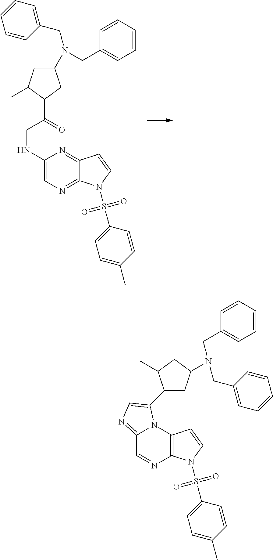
C(NC1=CN=C2C(=N1)C=CN2S(C1=CC=C(C)C=C1)(=O)=O)C(=O)C1C(C)CC(N(CC2=CC=CC=C2)CC2=CC=CC=C2)C1.C12=NC=C(C3CC(N(CC4=CC=CC=C4)CC4=CC=CC=C4)CC3C)N1C1=C(N=C2)N(S(C2=CC=C(C)C=C2)(=O)=O)C=C1
